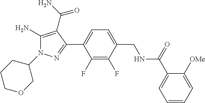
C1(N2C(N)=C(C(N)=O)C(C3=CC=C(CNC(C4=CC=CC=C4[OMe])=O)C(F)=C3F)=N2)CCCOC1
